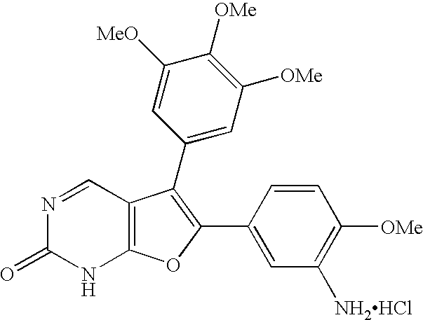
N1=CC2=C(NC1=O)OC(C1=CC([NH2HCl])=C([OMe])C=C1)=C2C1=CC([OMe])=C([OMe])C([MeO])=C1
